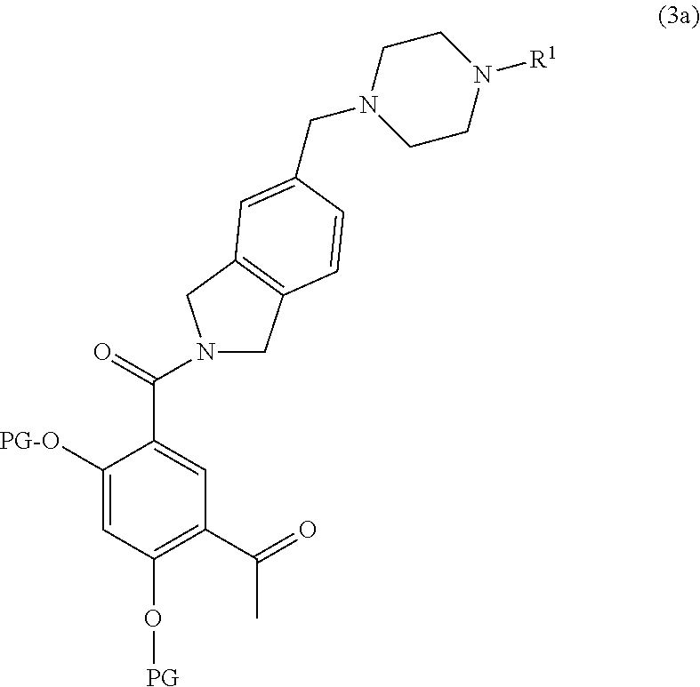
N1(C(=O)C2=CC(C(=O)C)=C(O[PG])C=C2[PG-O])CC2=C(C1)C=C(CN1CCN([R1])CC1)C=C2
